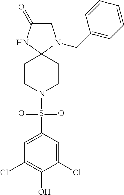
C1(=O)CN(CC2=CC=CC=C2)C2(N1)CCN(S(C1=CC(Cl)=C(O)C(Cl)=C1)(=O)=O)CC2
